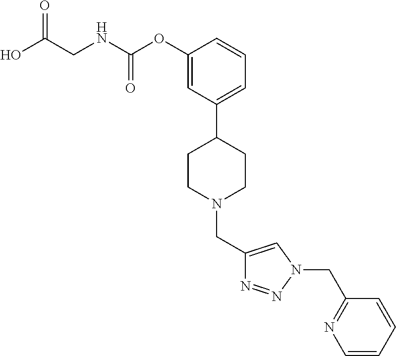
C1(CN2CCC(C3=CC=CC(OC(NCC(O)=O)=O)=C3)CC2)=CN(CC2=NC=CC=C2)N=N1
